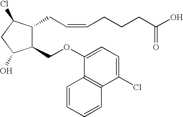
C1(OCC2C(CC=CCCCC(O)=O)C(Cl)CC2O)=CC=C(Cl)C2=C1C=CC=C2
